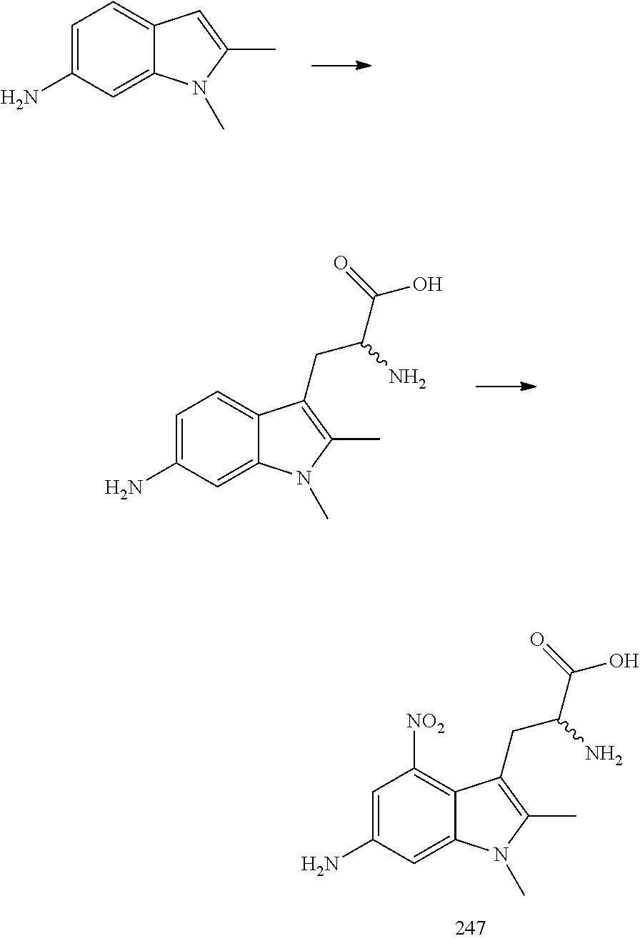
C12=CC=C(N)C=C1N(C)C(C)=C2CC(C(O)=O)N.C12=C([NO2])C=C(N)C=C1N(C)C(C)=C2CC(C(O)=O)N.C12=CC=C(N)C=C1N(C)C(C)=C2
